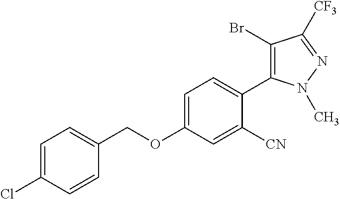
C1(OCC2=CC=C(Cl)C=C2)=CC=C(C2=C(Br)C([CF3])=NN2C)C([CN])=C1
